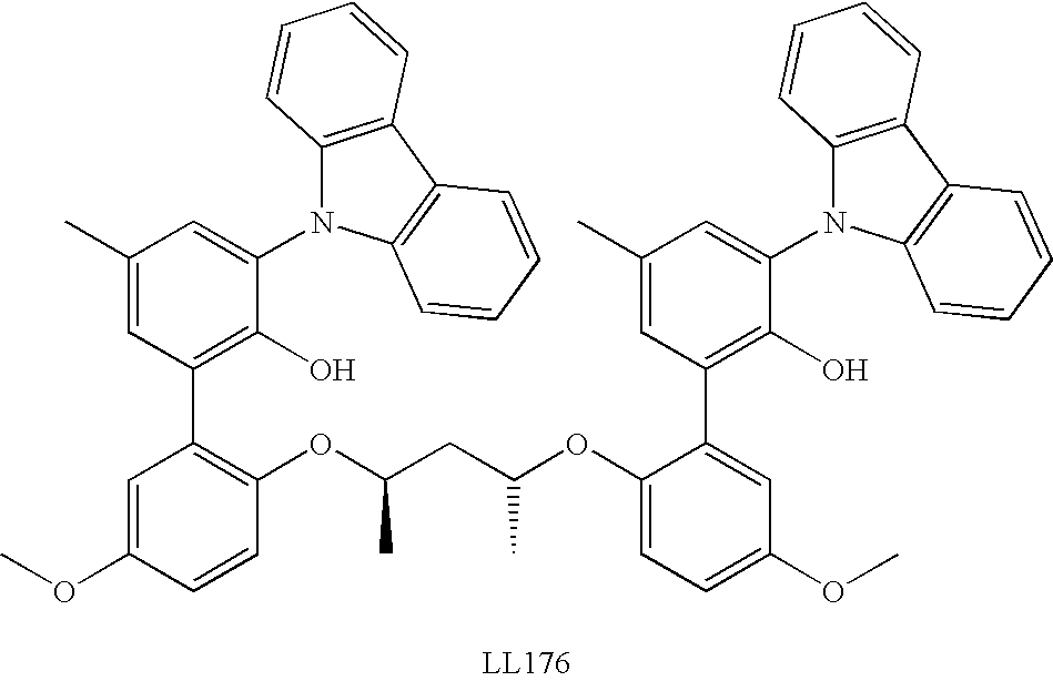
C1=C(OC)C=CC(OC(CC(OC2=CC=C(OC)C=C2C2=C(O)C(N3C4=C(C5=C3C=CC=C5)C=CC=C4)=CC(C)=C2)C)C)=C1C1=C(O)C(N2C3=C(C4=C2C=CC=C4)C=CC=C3)=CC(C)=C1
